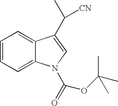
C1=CC=C2C(=C1)C(C(C)[CN])=CN2C(=O)OC(C)(C)C
